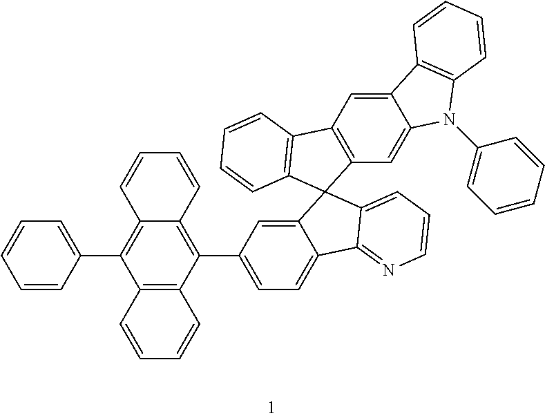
C1=CC(C2=C3C(=C(C4=CC=C5C(=C4)C4(C6=CC=CN=C56)C5=C(C=C6C(=C5)N(C5=CC=CC=C5)C5=C6C=CC=C5)C5=C4C=CC=C5)C4=C2C=CC=C4)C=CC=C3)=CC=C1
